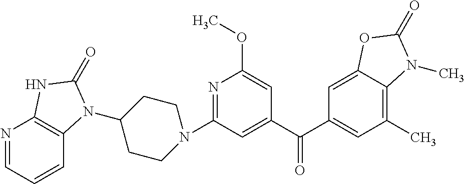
N1(C2=NC(OC)=CC(C(C3=CC(C)=C4C(=C3)OC(=O)N4C)=O)=C2)CCC(N2C3=C(N=CC=C3)NC2=O)CC1
